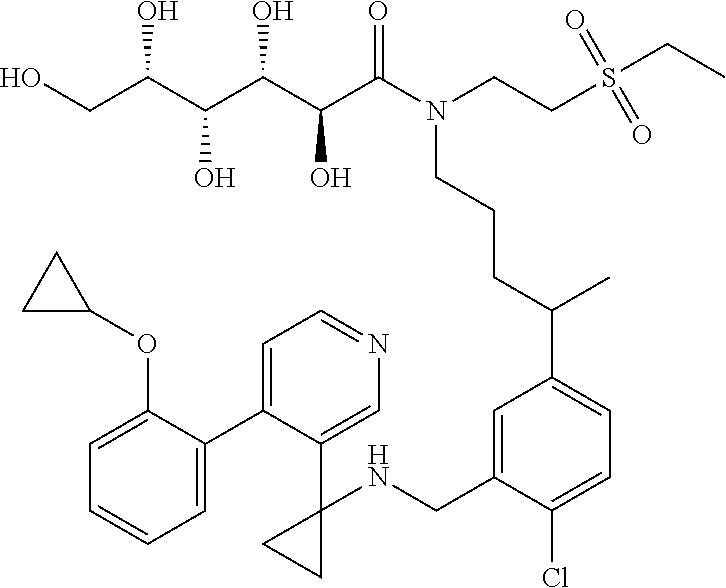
OCC(C(C(C(C(N(CCS(=O)(=O)CC)CCCC(C)C1=CC=C(Cl)C(CNC2(C3=CN=CC=C3C3=CC=CC=C3OC3CC3)CC2)=C1)=O)O)O)O)O
